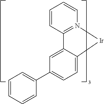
C1=CC2=N(C=C1)[Ir]C1=CC=C(C3=CC=CC=C3)C=C12
